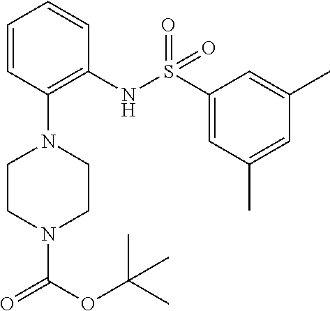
C1=CC(N2CCN(C(OC(C)(C)C)=O)CC2)=C(NS(C2=CC(C)=CC(C)=C2)(=O)=O)C=C1
